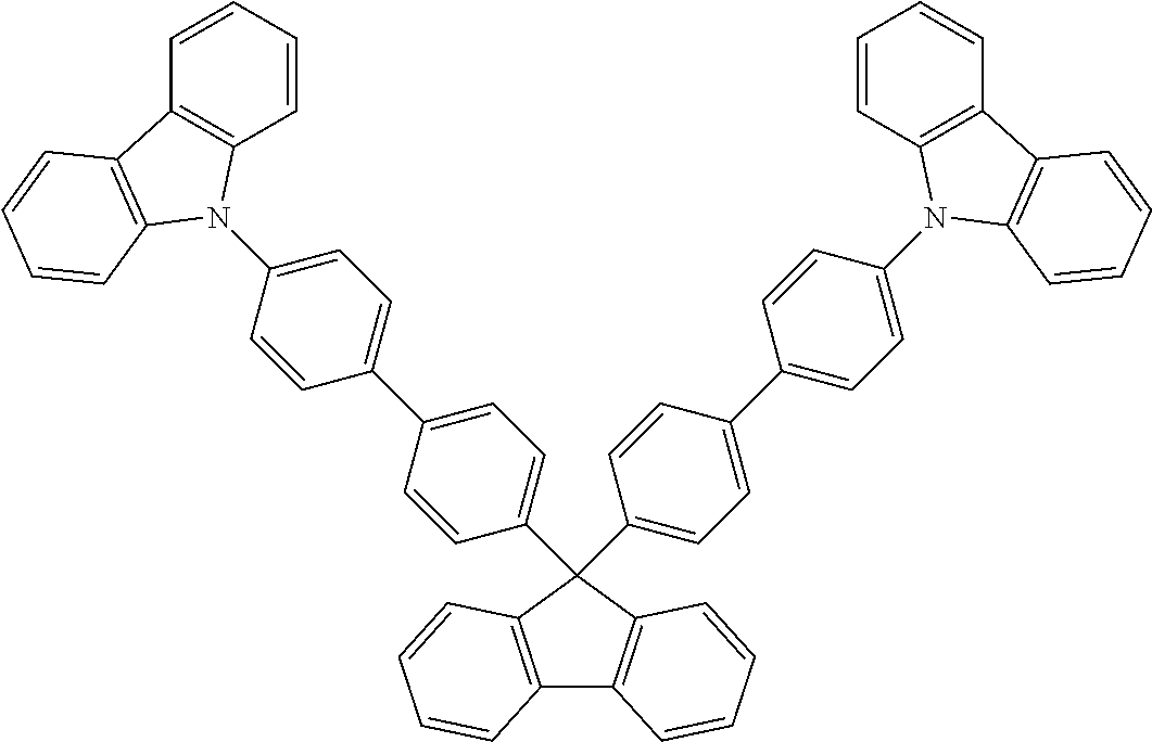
C12=C(C=CC=C1)C(C1=CC=C(C3=CC=C(N4C5=C(C=CC=C5)C5=C4C=CC=C5)C=C3)C=C1)(C1=CC=C(C3=CC=C(N4C5=C(C=CC=C5)C5=C4C=CC=C5)C=C3)C=C1)C1=C2C=CC=C1
